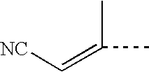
[NC]C=C(C)C
